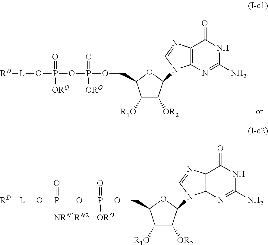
O(P(OCC1C([R1O])C([OR2])C(N2C3=C(N=C2)C(=O)NC(N)=N3)O1)(=O)[ORO])P(O[L][RD])(=O)[ORO].O(P(OCC1C([R1O])C([OR2])C(N2C3=C(N=C2)C(=O)NC(N)=N3)O1)(=O)[ORO])P(O[L][RD])(=O)[NRN1RN2]
